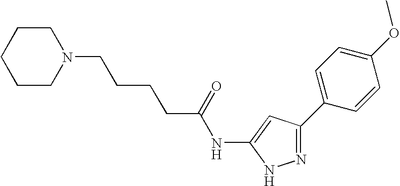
N1(CCCCC(NC2=CC(C3=CC=C(OC)C=C3)=NN2)=O)CCCCC1
